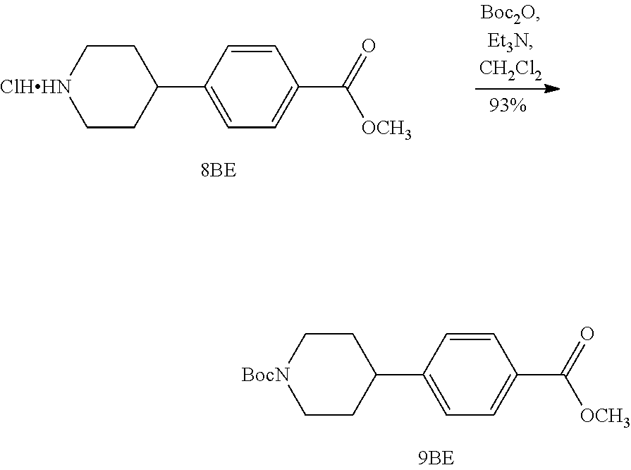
C1=CC(C2CC[ClHHN]CC2)=CC=C1C(=O)[OCH3].C1=CC(C2CC[BocN]CC2)=CC=C1C(=O)[OCH3]
